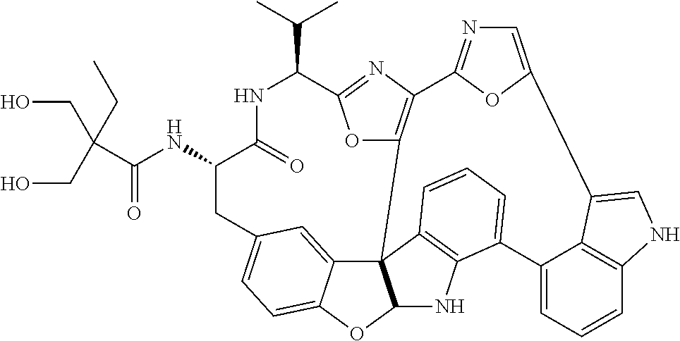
C(=O)(NC1C(=O)NC(C(C)C)C2=NC3=C(O2)C24C5=CC(=CC=C5OC2NC2=C4C=CC=C2C2=CC=CC4=C2C(=CN4)C2=CN=C3O2)C1)C(CC)(CO)CO
